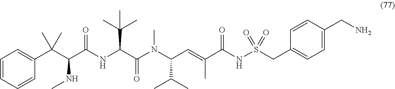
C1=CC=CC(C(C(C(NC(C(N(C(C=C(C(NS(CC2=CC=C(CN)C=C2)(=O)=O)=O)C)C(C)C)C)=O)C(C)(C)C)=O)NC)(C)C)=C1
